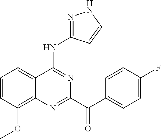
C1=CC(OC)=C2C(=C1)C(NC1=NNC=C1)=NC(C(C1=CC=C(F)C=C1)=O)=N2
